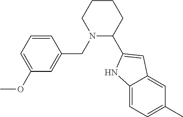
C12=CC=C(C)C=C1C=C(C1N(CC3=CC(OC)=CC=C3)CCCC1)N2
